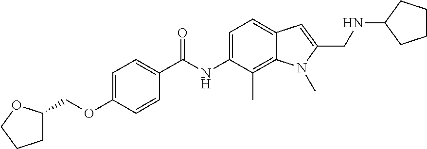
C1=C(OCC2CCCO2)C=CC(C(NC2=CC=C3C(=C2C)N(C)C(CNC2CCCC2)=C3)=O)=C1
